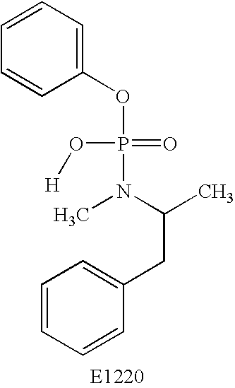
C1=CC=CC(CC(C)N(C)P(=O)(O[H])OC2=CC=CC=C2)=C1
